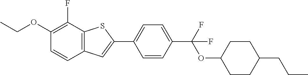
O(C1=C(F)C2=C(C=C1)C=C(C1=CC=C(C(OC3CCC(CCC)CC3)(F)F)C=C1)S2)CC
